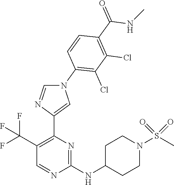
N1(C2=C(Cl)C(Cl)=C(C(NC)=O)C=C2)C=NC(C2=C(C(F)(F)F)C=NC(NC3CCN(S(C)(=O)=O)CC3)=N2)=C1
